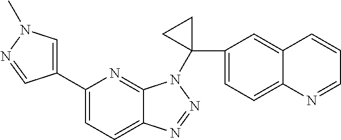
C1(C2=CN(C)N=C2)=CC=C2C(=N1)N(C1(C3=CC=C4C(=C3)C=CC=N4)CC1)N=N2
